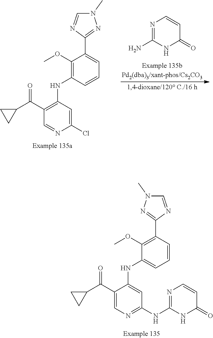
C1=NC(C2=C(OC)C(NC3=CC(NC4=NC=CC(=O)N4)=NC=C3C(C3CC3)=O)=CC=C2)=NN1C.N1(C)C=NC(C2=CC=CC(NC3=C(C(C4CC4)=O)C=NC(Cl)=C3)=C2OC)=N1.N1=C(N)NC(=O)C=C1
